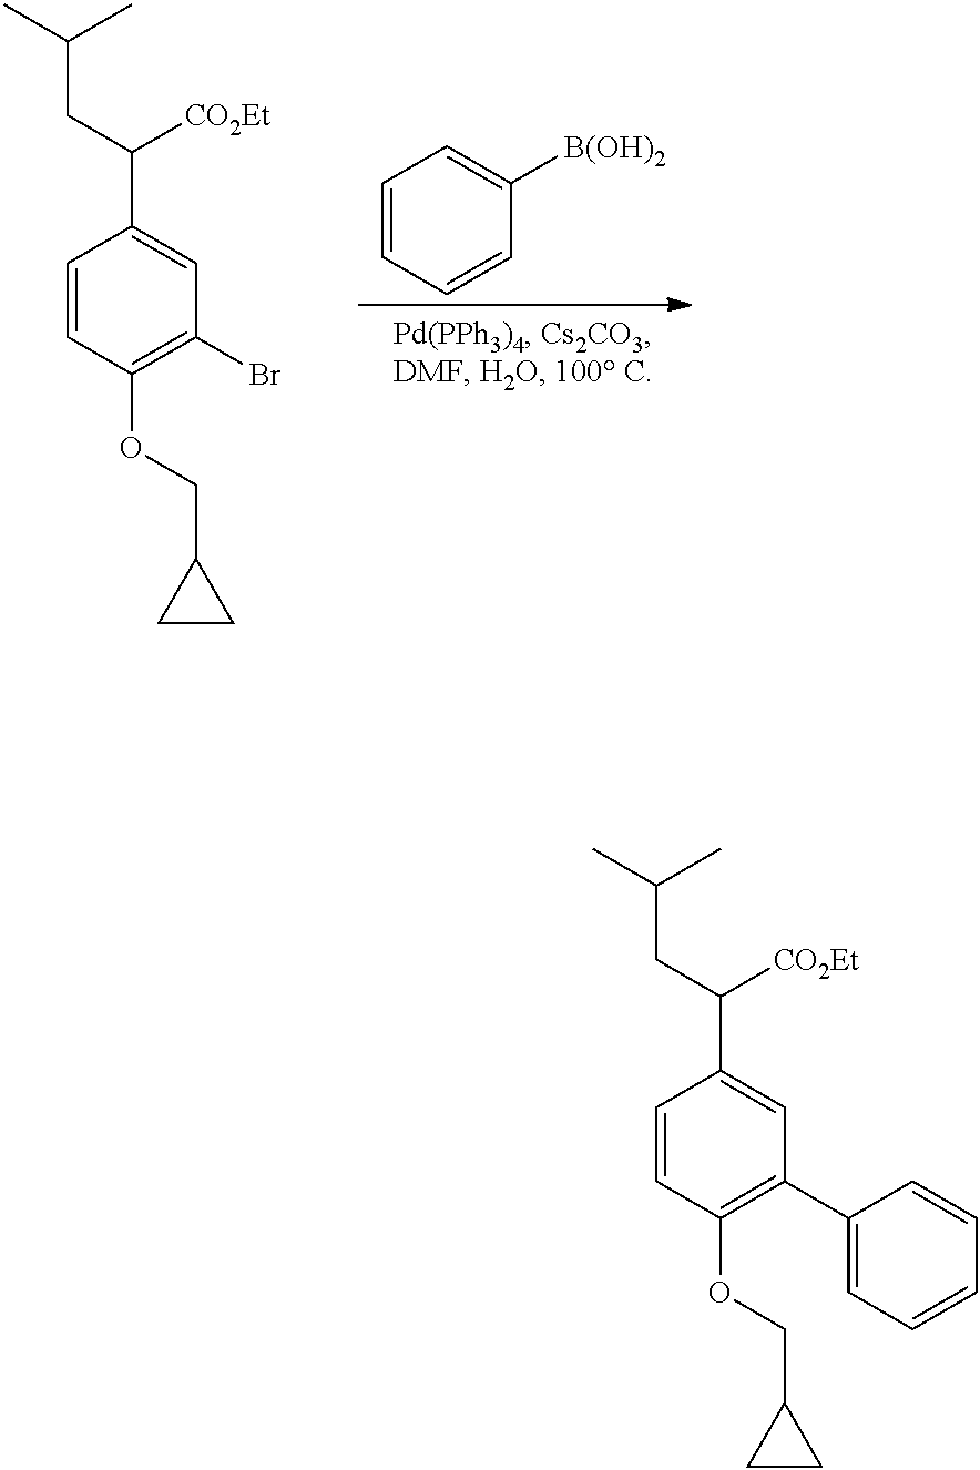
C1=CC(OCC2CC2)=C(Br)C=C1C(CC(C)C)[CO2Et].C1=CC=CC([B(OH)2])=C1.C1=CC(OCC2CC2)=C(C2=CC=CC=C2)C=C1C(CC(C)C)[CO2Et]
